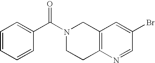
N1(C(C2=CC=CC=C2)=O)CCC2=C(C1)C=C(Br)C=N2
